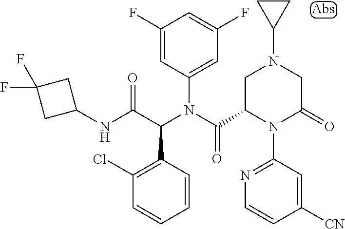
C1(F)=CC(N(C(C2CN(C3CC3)CC(=O)N2C2=NC=CC([CN])=C2)=O)C(C(NC2CC(F)(F)C2)=O)C2=C(Cl)C=CC=C2)=CC(F)=C1
